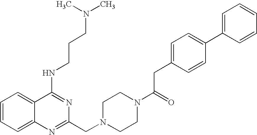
C1=CC=C2C(=C1)C(NCCCN(C)C)=NC(CN1CCN(C(=O)CC3=CC=C(C4=CC=CC=C4)C=C3)CC1)=N2
